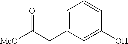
C1=C(CC([MeO])=O)C=C(O)C=C1
